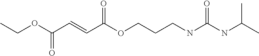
C(OC(C=CC(OCCCNC(NC(C)C)=O)=O)=O)C
